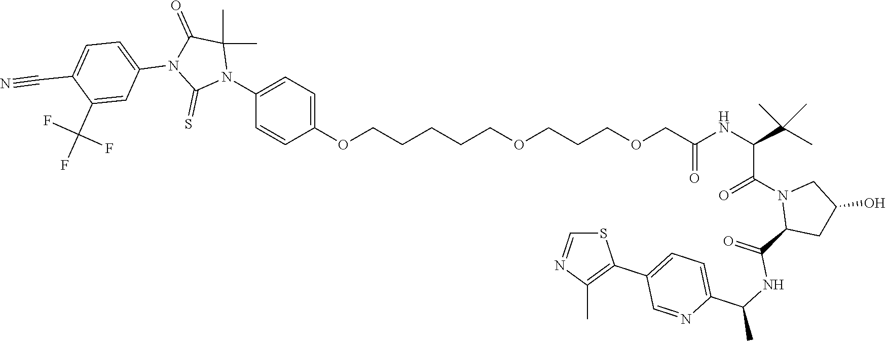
C1(N2C(C)(C)C(=O)N(C3=CC=C(C#N)C(C(F)(F)F)=C3)C2=S)=CC=C(OCCCCCOCCCOCC(NC(C(C)(C)C)C(N2C(C(=O)NC(C)C3=CC=C(C4=C(C)N=CS4)C=N3)CC(O)C2)=O)=O)C=C1
